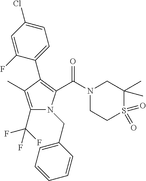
C1(C2=C(C(=O)N3CCS(=O)(=O)C(C)(C)C3)N(CC3=CC=CC=C3)C(C(F)(F)F)=C2C)=CC=C(Cl)C=C1F
